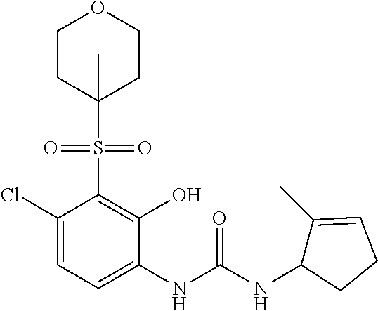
C1(Cl)=CC=C(NC(NC2C(C)=CCC2)=O)C(O)=C1S(C1(C)CCOCC1)(=O)=O
